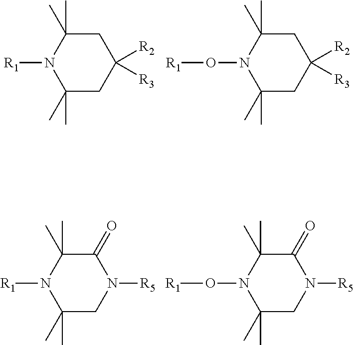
C1(C)(C)CC([R2])([R3])CC(C)(C)N1[R1].C1(C)(C)CC([R2])([R3])CC(C)(C)N1O[R1].C1(C)(C)CN([R5])C(=O)C(C)(C)N1[R1].C1(C)(C)CN([R5])C(=O)C(C)(C)N1O[R1]
